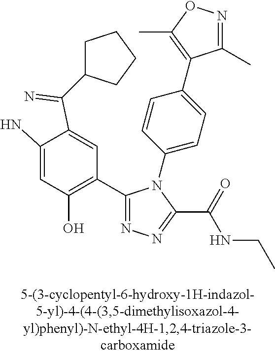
C1=C(N)C(C(=N)C2CCCC2)=CC(C2=NN=C(C(=O)NCC)N2C2=CC=C(C3=C(C)ON=C3C)C=C2)=C1O
